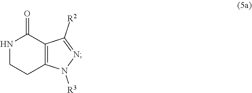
N1CCC2=C(C1=O)C([R2])=NN2[R3]
